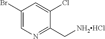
C1(C[NH2HCl])=NC=C(Br)C=C1Cl
